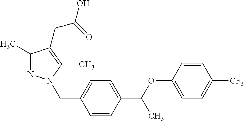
C1=CC([CF3])=CC=C1OC(C1=CC=C(CN2N=C(C)C(CC(O)=O)=C2C)C=C1)C
